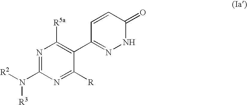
N1=C(N([R2])[R3])N=C([R])C(C2=NNC(=O)C=C2)=C1[R5a]
